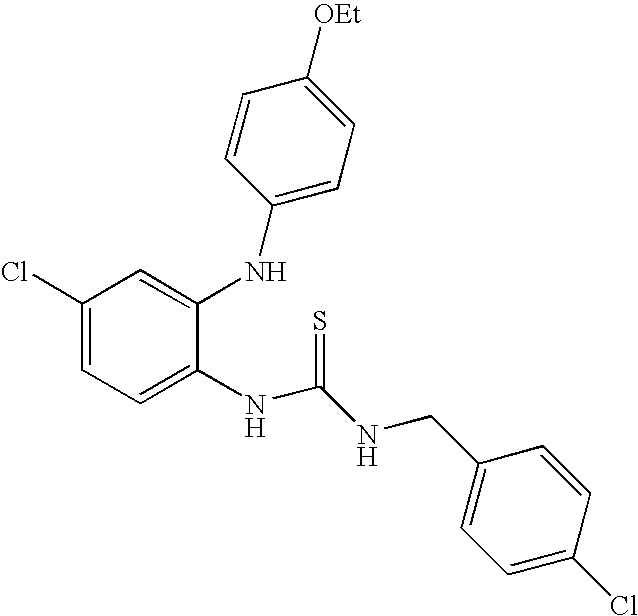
C1(Cl)=CC=C(NC(NCC2=CC=C(Cl)C=C2)=S)C(NC2=CC=C([OEt])C=C2)=C1
